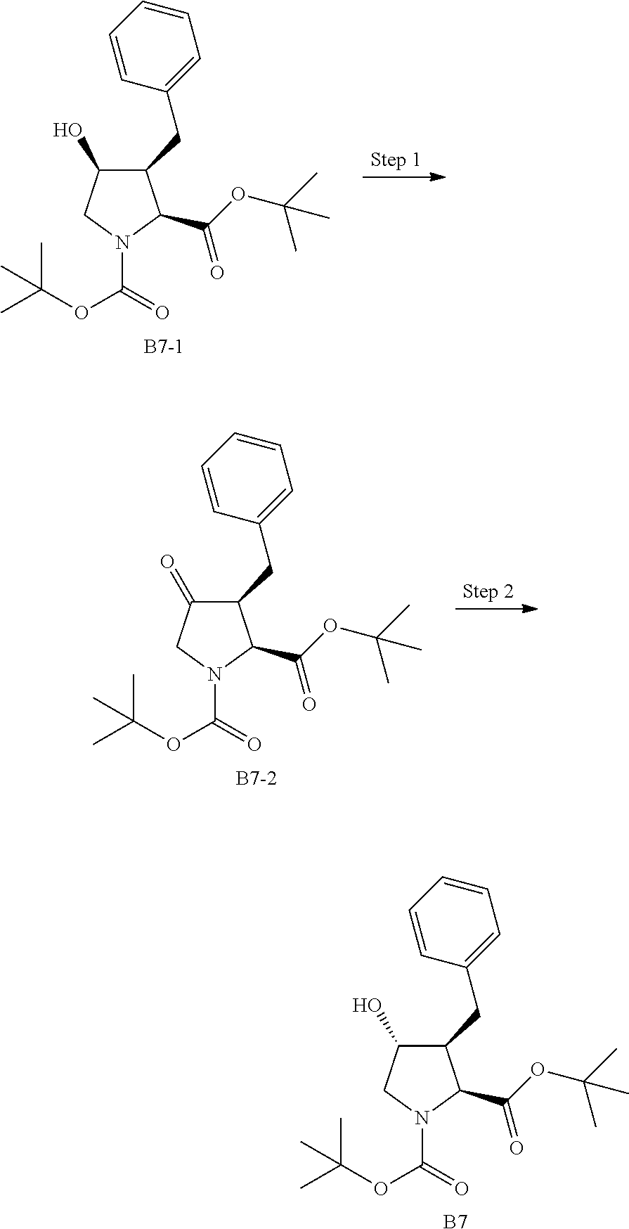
C1(CC2=CC=CC=C2)C(O)CN(C(=O)OC(C)(C)C)C1C(OC(C)(C)C)=O.[B7].C1(CC2=CC=CC=C2)C(O)CN(C(=O)OC(C)(C)C)C1C(OC(C)(C)C)=O.[B7-1].C1(CC2=CC=CC=C2)C(=O)CN(C(=O)OC(C)(C)C)C1C(OC(C)(C)C)=O.[B7-2]
